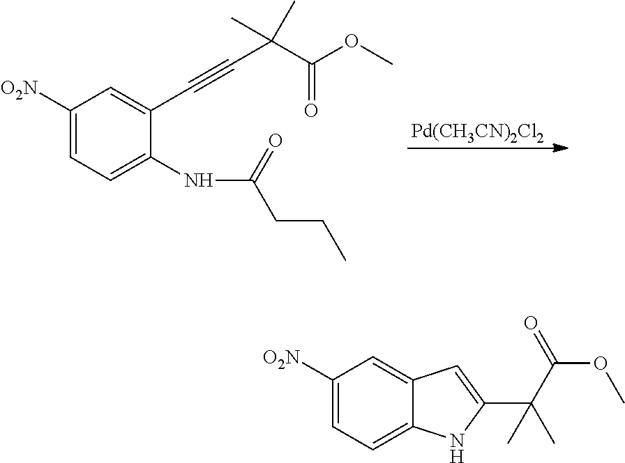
[Pd(CH3CN)2Cl2].C1([O2N])=CC=C(NC(CCC)=O)C(C#CC(C(OC)=O)(C)C)=C1.C1([O2N])=CC=C2C(=C1)C=C(C(C(OC)=O)(C)C)N2
